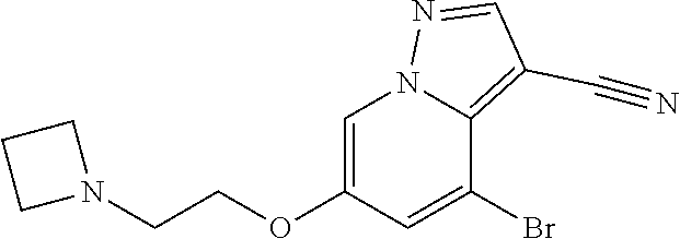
C1=C(OCCN2CCC2)C=C(Br)C2=C(C#N)C=NN12
